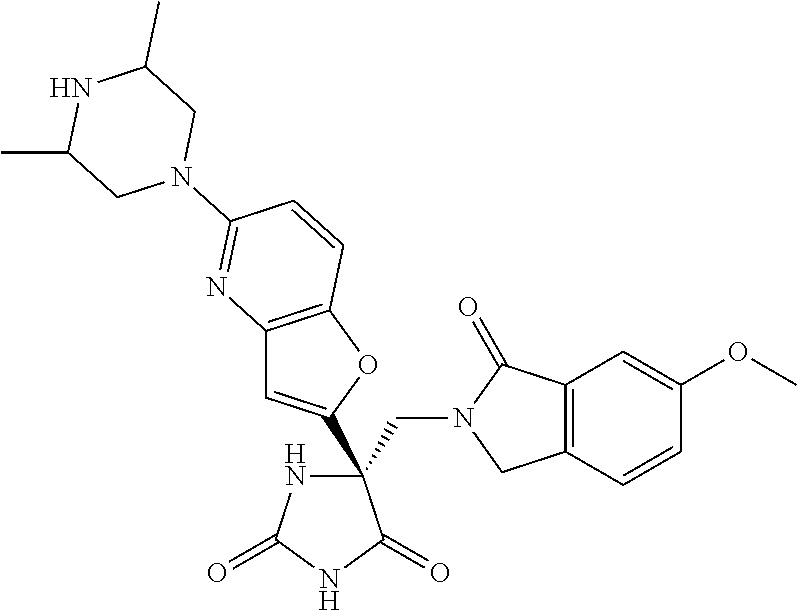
C(C1(C2=CC3=C(O2)C=CC(N2CC(C)NC(C)C2)=N3)NC(=O)NC1=O)N1CC2=C(C1=O)C=C(OC)C=C2
